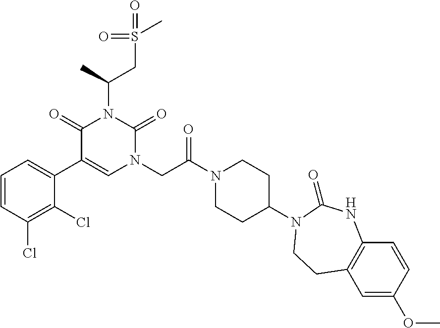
C1=CC(Cl)=C(Cl)C(C2=CN(CC(N3CCC(N4C(=O)NC5=C(C=C(OC)C=C5)CC4)CC3)=O)C(=O)N(C(C)CS(C)(=O)=O)C2=O)=C1
